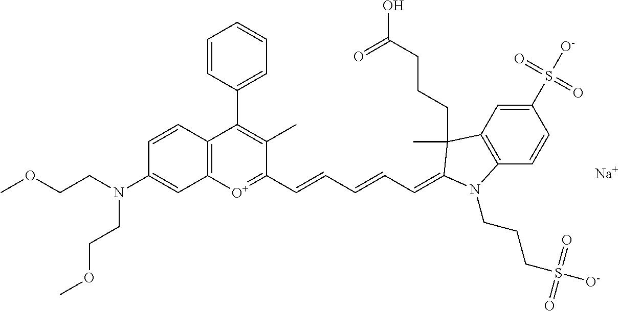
C12=C(C=CC(S([O-])(=O)=O)=C1)N(CCCS([O-])(=O)=O)C(=CC=CC=CC1=[O+]C3=C(C(C4=CC=CC=C4)=C1C)C=CC(N(CCOC)CCOC)=C3)C2(CCCC(O)=O)C.[Na]
